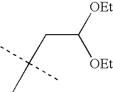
C(C([OEt])[OEt])C(C)(C)C
